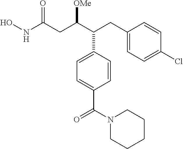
ONC(CC(C(CC1=CC=C(Cl)C=C1)C1=CC=C(C(N2CCCCC2)=O)C=C1)[OMe])=O
